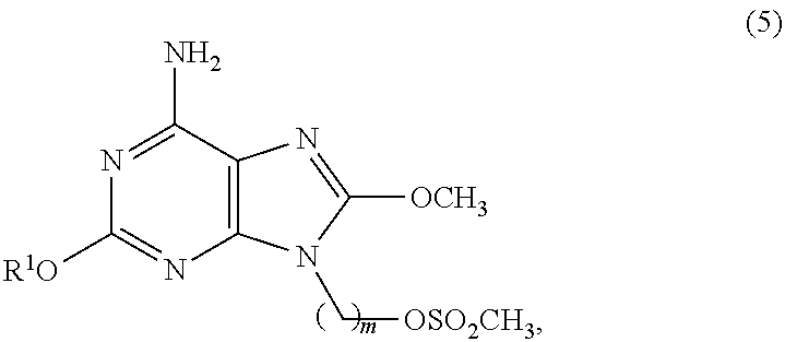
N1=C(N)C2=C(N=C1[R1O])N(C[OSO2CH3])C([OCH3])=N2
